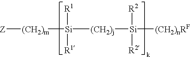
[Si]([(CH2)j][Si]([R2])([R2])[(CH2)nRF])([(CH2)m][Z])([R1])[R1]
